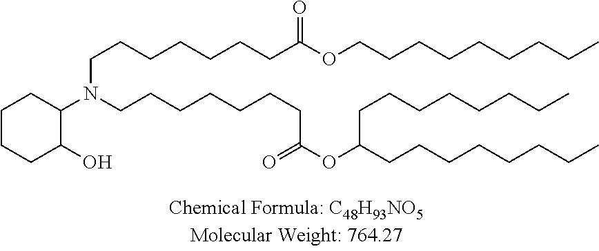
N(CCCCCCCC(=O)OC(CCCCCCCC)CCCCCCCC)(CCCCCCCC(OCCCCCCCCC)=O)C1C(O)CCCC1
